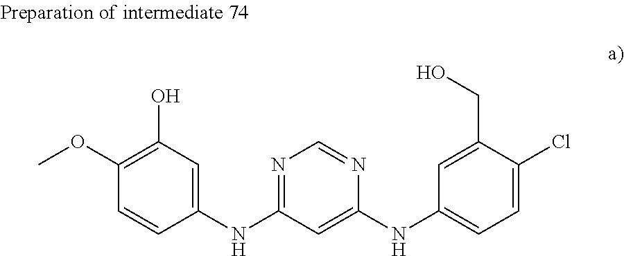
C1(OC)=C(O)C=C(NC2=NC=NC(NC3=CC=C(Cl)C(CO)=C3)=C2)C=C1
